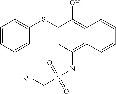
C1=CC=CC(SC2=CC(NS(CC)(=O)=O)=C3C(=C2O)C=CC=C3)=C1
